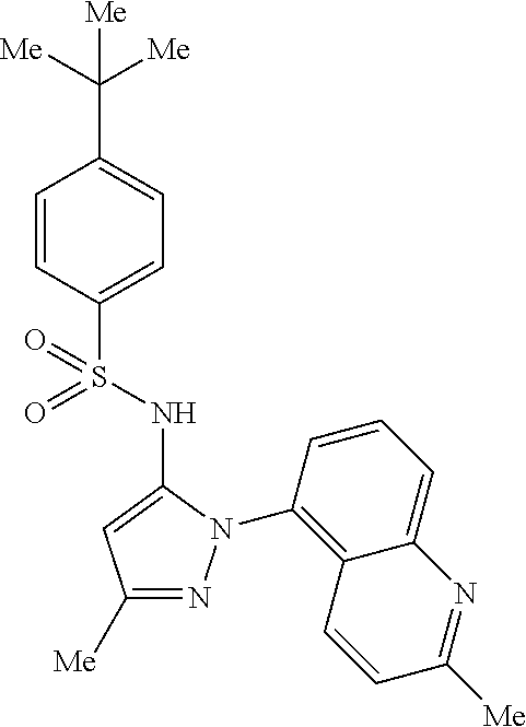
C1(C([Me])([Me])[Me])=CC=C(S(=O)(=O)NC2=CC([Me])=NN2C2=C3C(=CC=C2)N=C([Me])C=C3)C=C1
